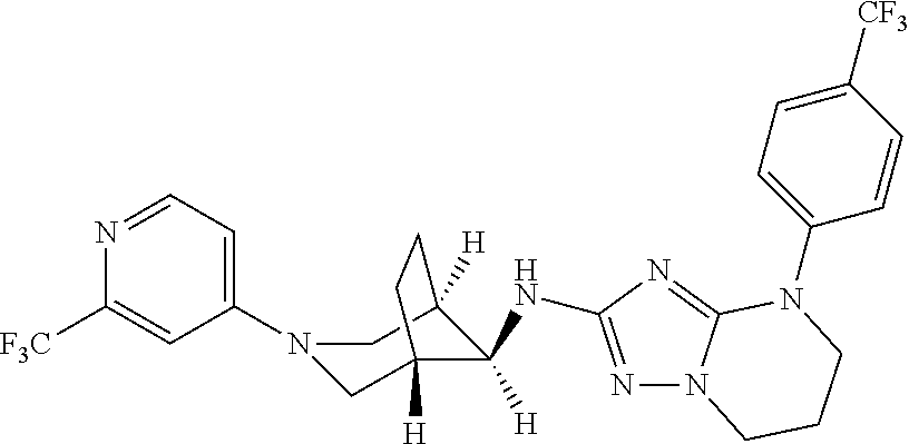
C1(N2CC3([H])C([H])(NC4=NN5C(=N4)N(C4=CC=C([CF3])C=C4)CCC5)C([H])(C2)CC3)=CC=NC([F3C])=C1
